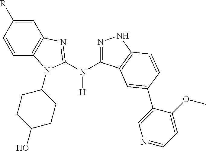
C1=C([R])C=CC2=C1N=C(N(C1=NNC3=C1C=C(C1=CN=CC=C1OC)C=C3)[H])N2C1CCC(O)CC1
